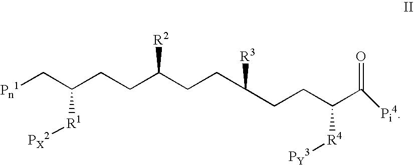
[Pn1]CC(CCC(CCC(CCC(C([Pi4])=O)[R4][PY3])[R3])[R2])[R1][PX2]
